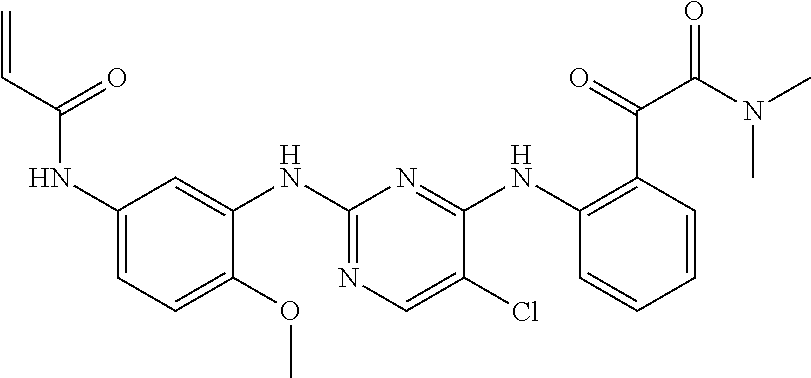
C1(NC(C=C)=O)=CC=C(OC)C(NC2=NC=C(Cl)C(NC3=C(C(=O)C(N(C)C)=O)C=CC=C3)=N2)=C1
